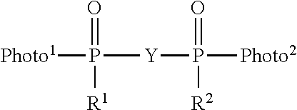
[Photo1]P(=O)([R1])[Y]P(=O)([R2])[Photo2]
